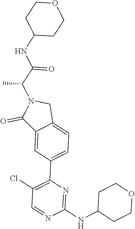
C(N1C(=O)C2=CC(C3=C(Cl)C=NC(NC4CCOCC4)=N3)=CC=C2C1)(C(NC1CCOCC1)=O)C
